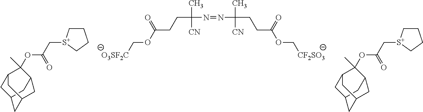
[O3SF2C]COC(CCC(N=NC(C)(CCC(OC[CF2SO3])=O)[CN])(C)[CN])=O.C1C[S+](CC(OC2(C)C3CC4CC2CC(C4)C3)=O)CC1.C1C[S+](CC(OC2(C)C3CC4CC2CC(C4)C3)=O)CC1
